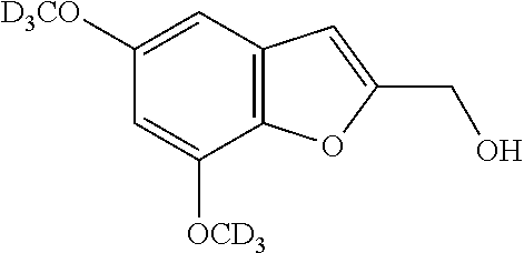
C12=C(C=C([D3CO])C=C1[OCD3])C=C(CO)O2
